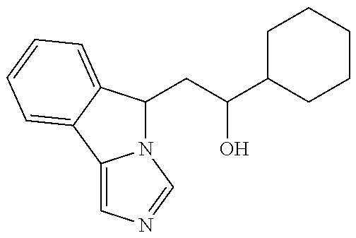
N12C(CC(C3CCCCC3)O)C3=CC=CC=C3C1=CN=C2
